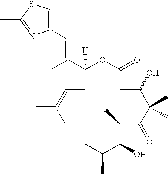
C1(=O)OC([H])(C(C)=CC2=CSC(C)=N2)CC=C(C)CCCC(C)C(O)C(C)C(=O)C(C)(C)C(O)C1
